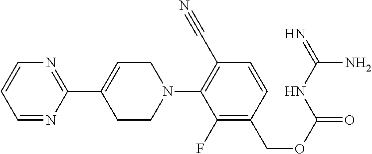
N1=C(C2=CCN(C3=C(C#N)C=CC(COC(=O)NC(=N)N)=C3F)CC2)N=CC=C1
